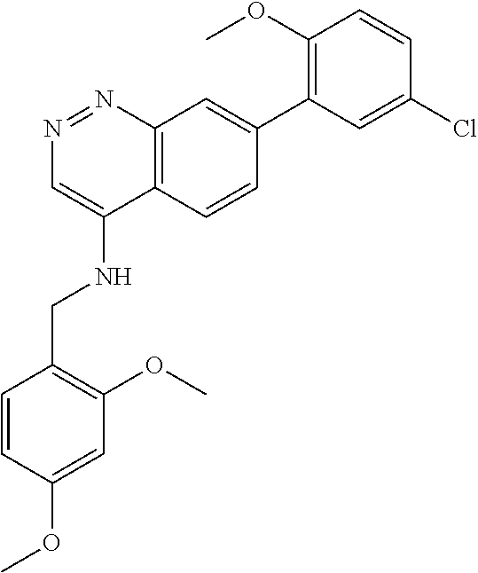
N1=NC2=C(C(NCC3=C(OC)C=C(OC)C=C3)=C1)C=CC(C1=C(OC)C=CC(Cl)=C1)=C2
